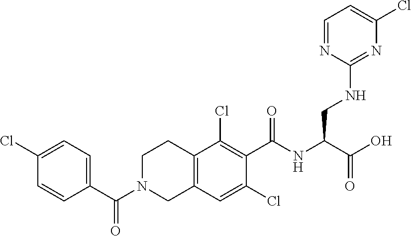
C1=C(Cl)C=CC(C(N2CC3=C(CC2)C(Cl)=C(C(NC(C(O)=O)CNC2=NC(Cl)=CC=N2)=O)C(Cl)=C3)=O)=C1
